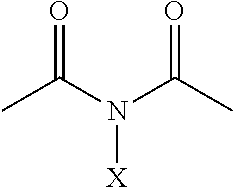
CC(N(C(C)=O)[X])=O
